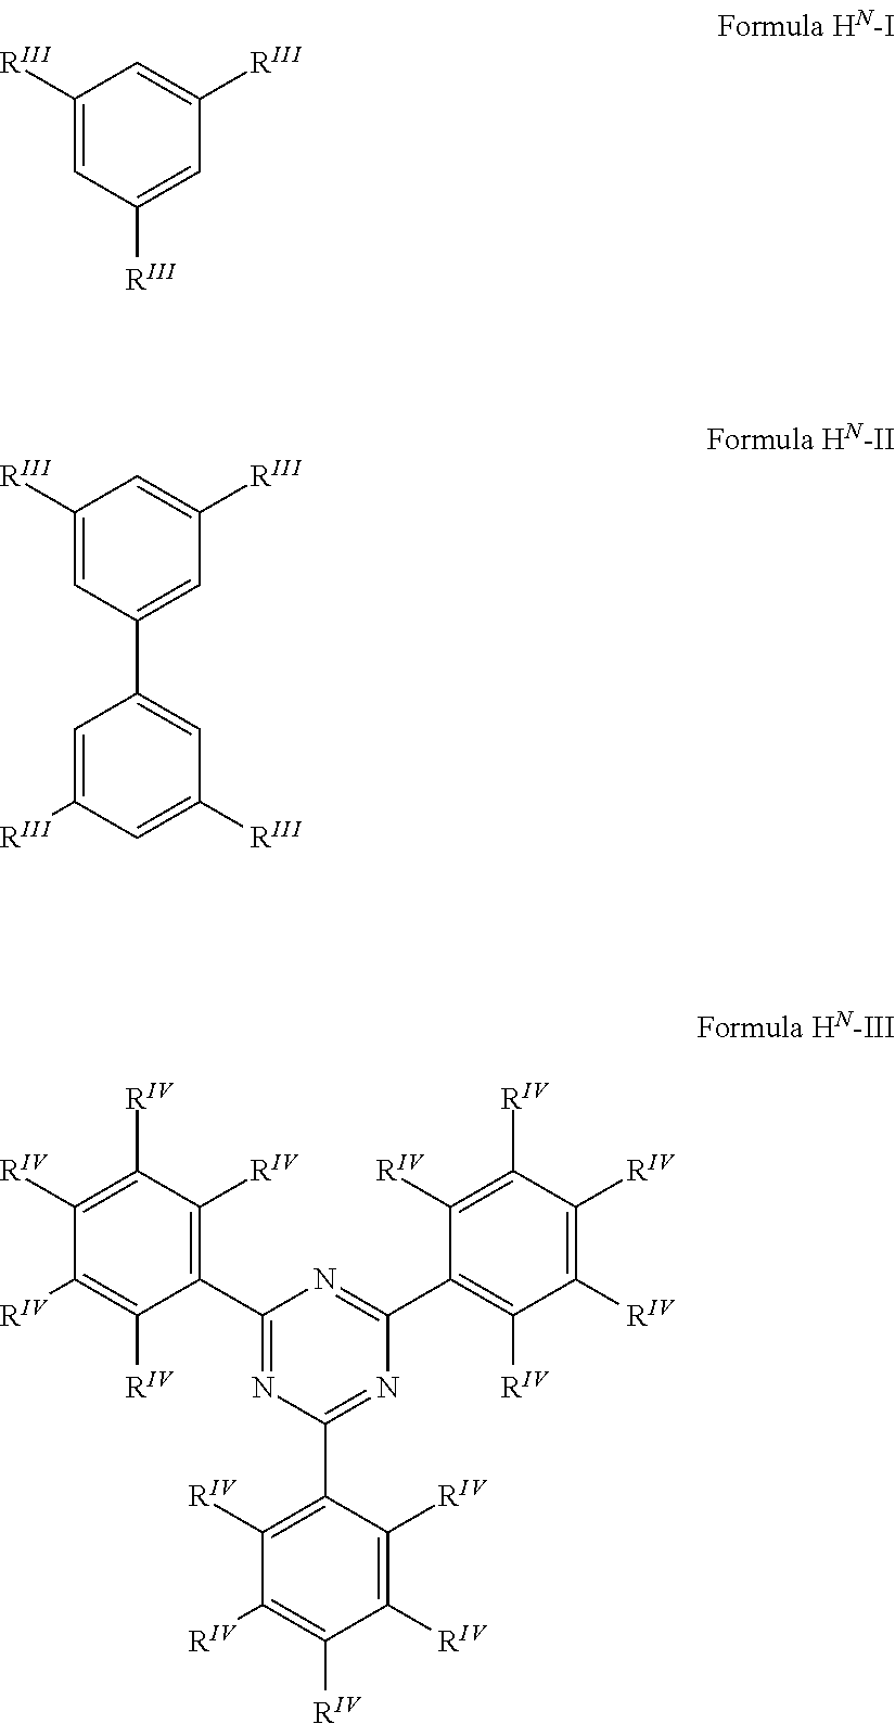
C1([RIII])=CC([RIII])=CC([RIII])=C1.C1([RIII])=CC(C2=CC([RIII])=CC([RIII])=C2)=CC([RIII])=C1.C1(C2=C([RIV])C([RIV])=C([RIV])C([RIV])=C2[RIV])=NC(C2=C([RIV])C([RIV])=C([RIV])C([RIV])=C2[RIV])=NC(C2=C([RIV])C([RIV])=C([RIV])C([RIV])=C2[RIV])=N1
